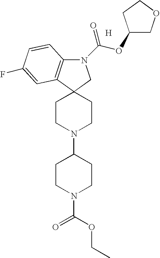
C12=C(C3(CN1C(OC1COCC1)=O)CCN(C1CCN(C(=O)OCC)CC1)CC3)C=C(F)C=C2.[H]
